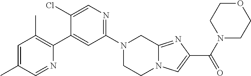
N1(C2=NC=C(Cl)C(C3=C(C)C=C(C)C=N3)=C2)CCN2C(=NC(C(N3CCOCC3)=O)=C2)C1
